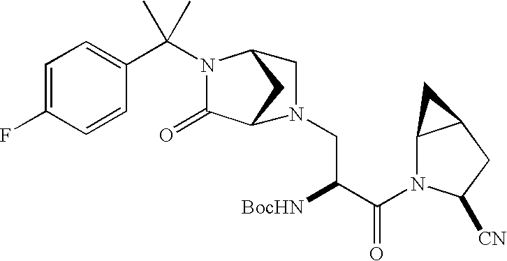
C1=C(F)C=CC(C(N2C(=O)C3CC2CN3CC(C(N2C3C(CC2[CN])C3)=O)[BocHN])(C)C)=C1
